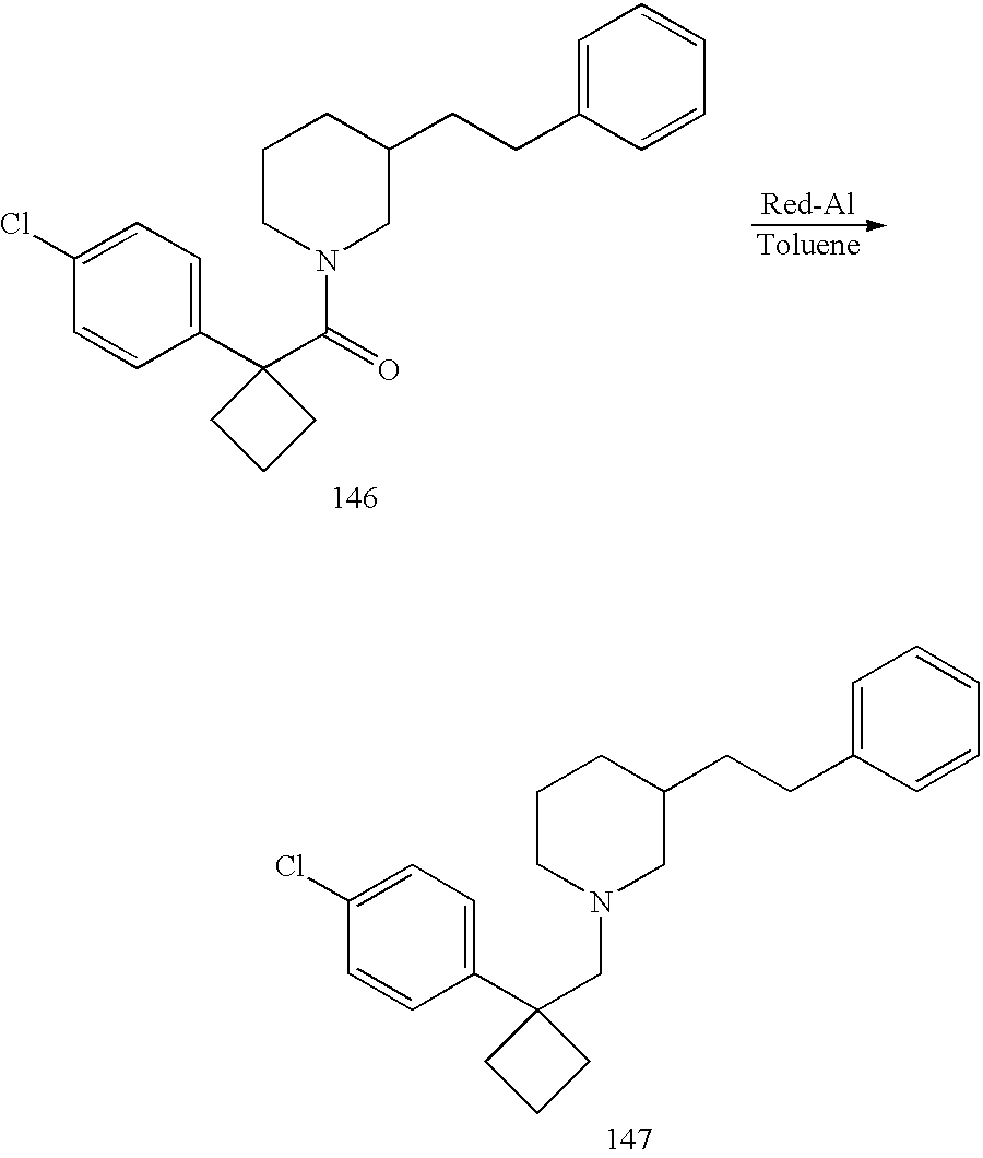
C1CN(C(C2(C3=CC=C(Cl)C=C3)CCC2)=O)CC(CCC2=CC=CC=C2)C1.C1CN(CC2(C3=CC=C(Cl)C=C3)CCC2)CC(CCC2=CC=CC=C2)C1
